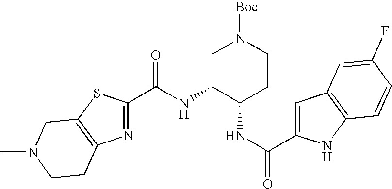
C(C1=NC2=C(S1)CN(C)CC2)(=O)NC1C(NC(C2=CC3=C(N2)C=CC(F)=C3)=O)CCN([Boc])C1
